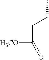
C([H3CO])(CCC)=O
